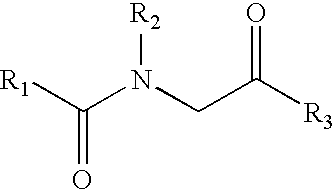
[R1]C(N(CC([R3])=O)[R2])=O
